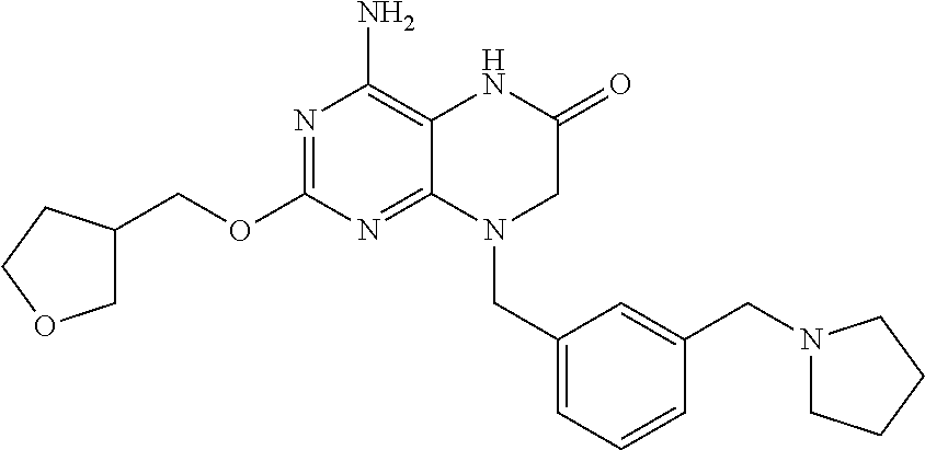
N1=C(OCC2COCC2)N=C2C(=C1N)NC(=O)CN2CC1=CC=CC(CN2CCCC2)=C1
